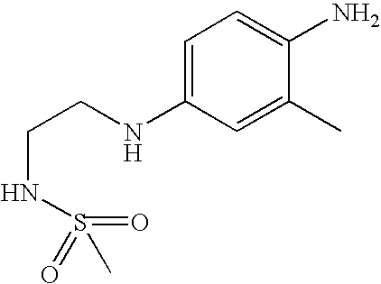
C(CNC1=CC=C(N)C(C)=C1)NS(=O)(C)=O
